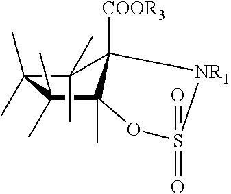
C12([COOR3])C(C)(C)C(C)(C)C(C)(C)C1(C)OS(=O)(=O)[NR1]2
